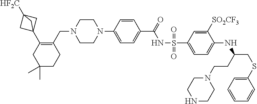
C1=CC=CC(SCC(NC2=CC=C(S(=O)(NC(C3=CC=C(N4CCN(CC5=C(C67CC([HF2C])(C6)C7)CC(C)(C)CC5)CC4)C=C3)=O)=O)C=C2[SO2CF3])CCN2CCNCC2)=C1
